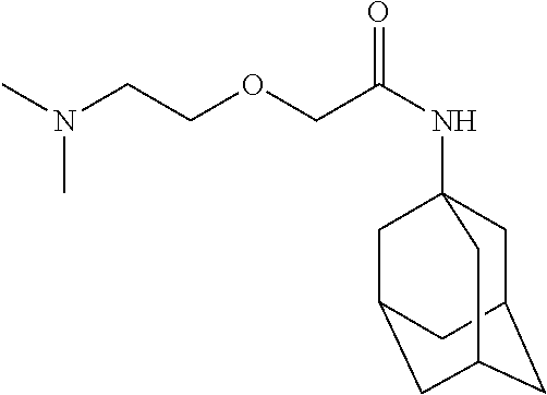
CN(CCOCC(NC12CC3CC(CC(C1)C3)C2)=O)C
